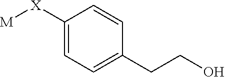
C1=C([X][M])C=CC(CCO)=C1
